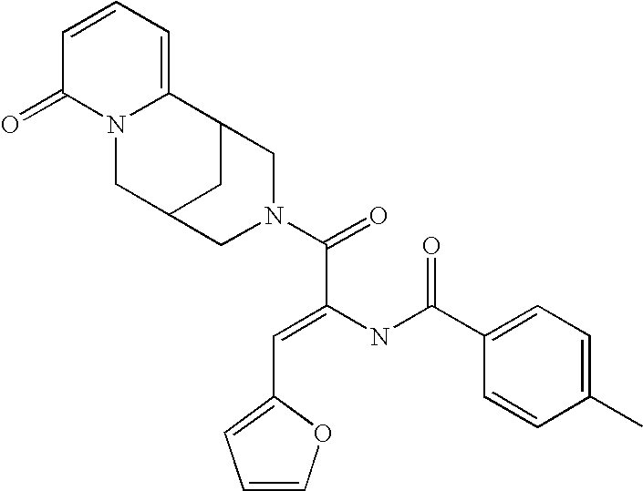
N12CC3CC(C1=CC=CC2=O)CN(C(C(=CC1=CC=CO1)NC(=O)C1=CC=C(C)C=C1)=O)C3
